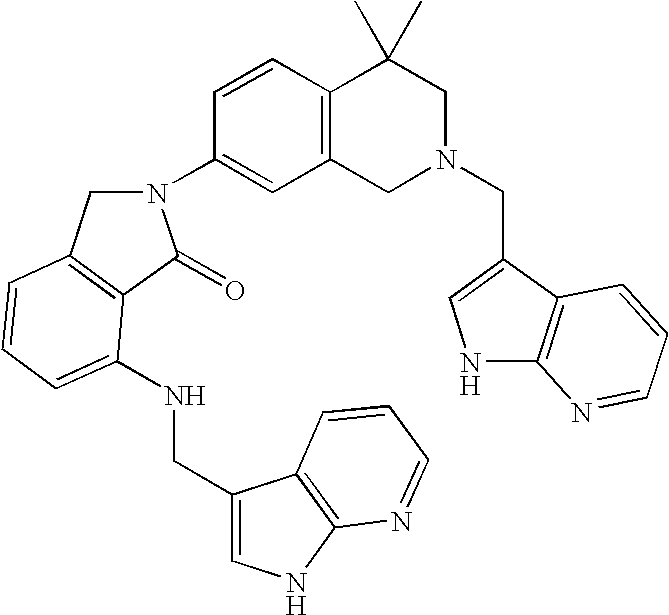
C1=CC(N2CC3=C(C2=O)C(NCC2=CNC4=C2C=CC=N4)=CC=C3)=CC2=C1C(C)(C)CN(CC1=CNC3=C1C=CC=N3)C2
